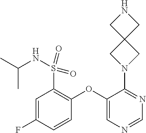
C1=NC=C(OC2=C(S(=O)(=O)NC(C)C)C=C(F)C=C2)C(N2CC3(C2)CNC3)=N1
